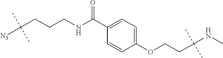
C(CCCNC(C1=CC=C(OCCC(NC)(C)C)C=C1)=O)([N3])(C)C
